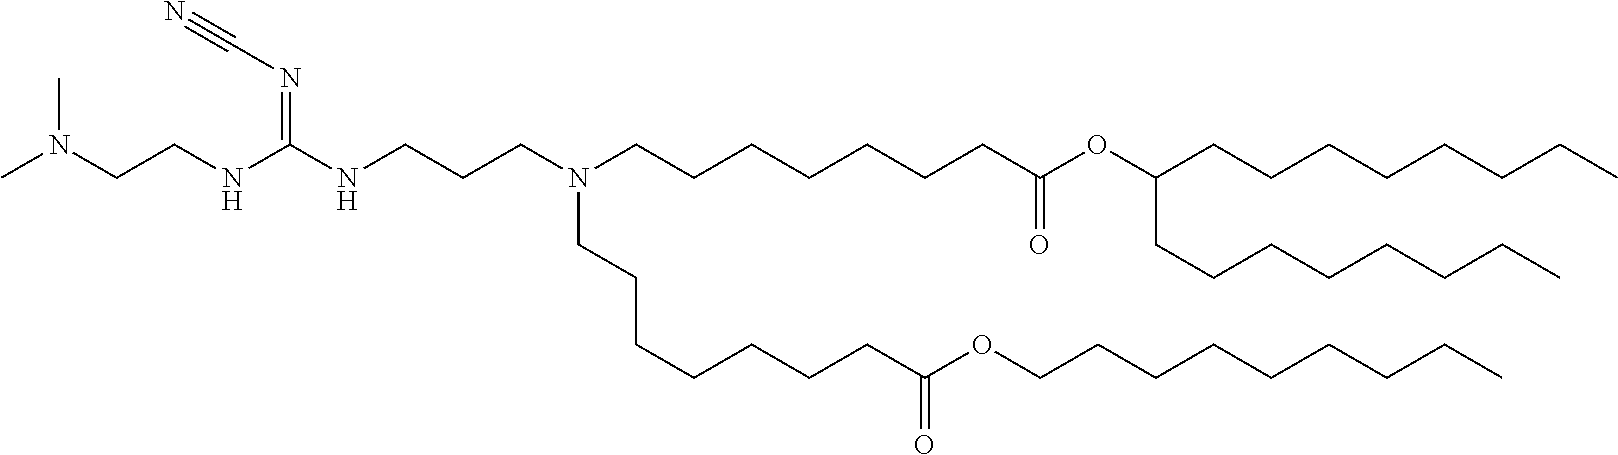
C(CC)CCCCCCOC(CCCCCCCN(CCCCCCCC(=O)OC(CCCCCCCC)CCCCCCCC)CCCNC(=NC#N)NCCN(C)C)=O
